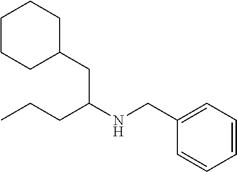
C1=CC=CC(CNC(CCC)CC2CCCCC2)=C1
